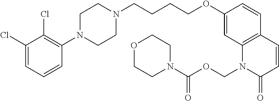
C1(Cl)=CC=CC(N2CCN(CCCCOC3=CC4=C(C=C3)C=CC(=O)N4COC(N3CCOCC3)=O)CC2)=C1Cl
